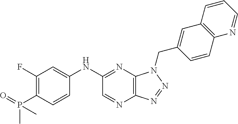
C12=C(N=C(NC3=CC(F)=C(P(=O)(C)C)C=C3)C=N1)N(CC1=CC3=C(C=C1)N=CC=C3)N=N2
